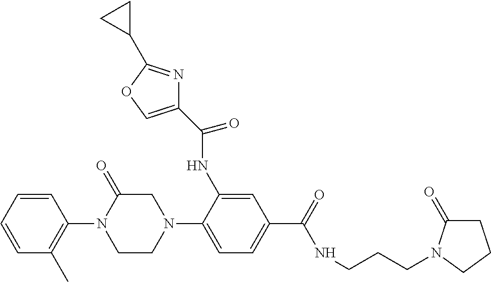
C1=CC(N2C(=O)CN(C3=CC=C(C(=O)NCCCN4C(=O)CCC4)C=C3NC(C3=COC(C4CC4)=N3)=O)CC2)=C(C)C=C1
